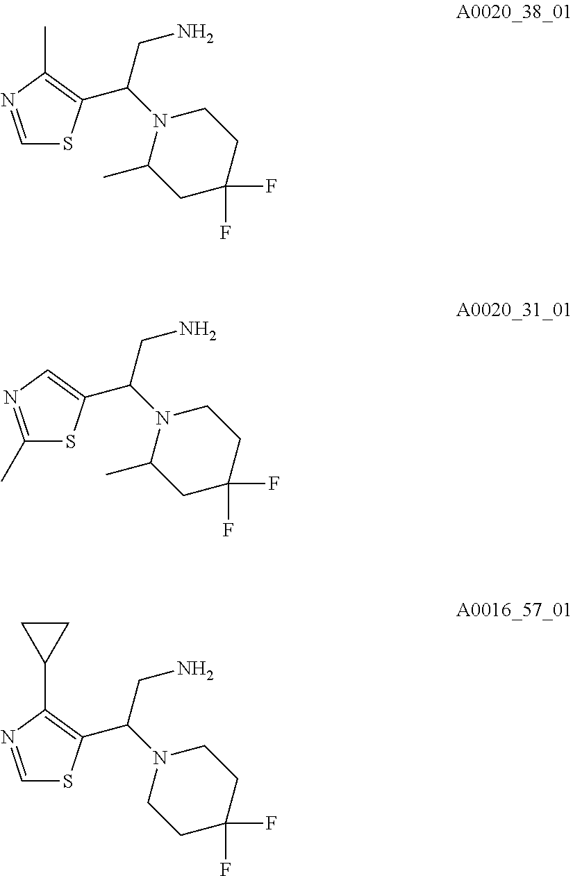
C1(C)=NC=C(C(N2C(C)CC(F)(F)CC2)CN)S1.C1=NC(C2CC2)=C(C(N2CCC(F)(F)CC2)CN)S1.C1=NC(C)=C(C(N2C(C)CC(F)(F)CC2)CN)S1
